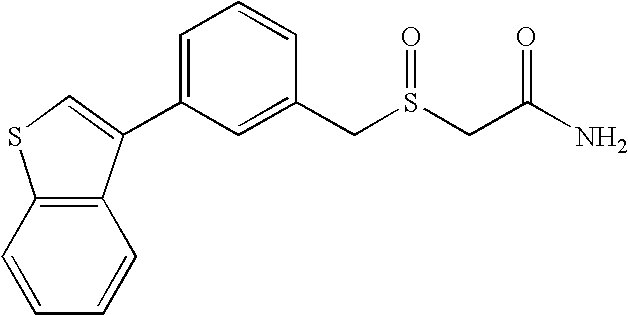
C1=C(C2=CSC3=C2C=CC=C3)C=C(CS(CC(N)=O)=O)C=C1
